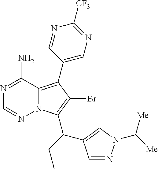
C1(C2=C3N(C(C(C4=CN(C([Me])[Me])N=C4)CC)=C2Br)N=CN=C3N)=CN=C([CF3])N=C1
